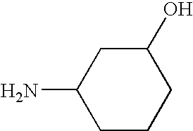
C1(N)CCCC(O)C1
